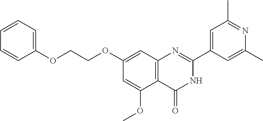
C1=C(OC)C2=C(C=C1OCCOC1=CC=CC=C1)N=C(C1=CC(C)=NC(C)=C1)NC2=O
